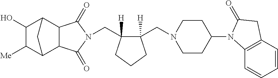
C(C1([H])C(CN2CCC(N3C4=C(C=CC=C4)CC3=O)CC2)([H])CCC1)N1C(=O)C2C3C([Me])C(O)C(C2C1=O)C3
